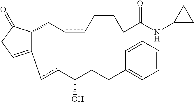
C1(ccC(CCC2=CC=CC=C2)O)=CCC(=O)C1CccCCCC(NC1CC1)=O
